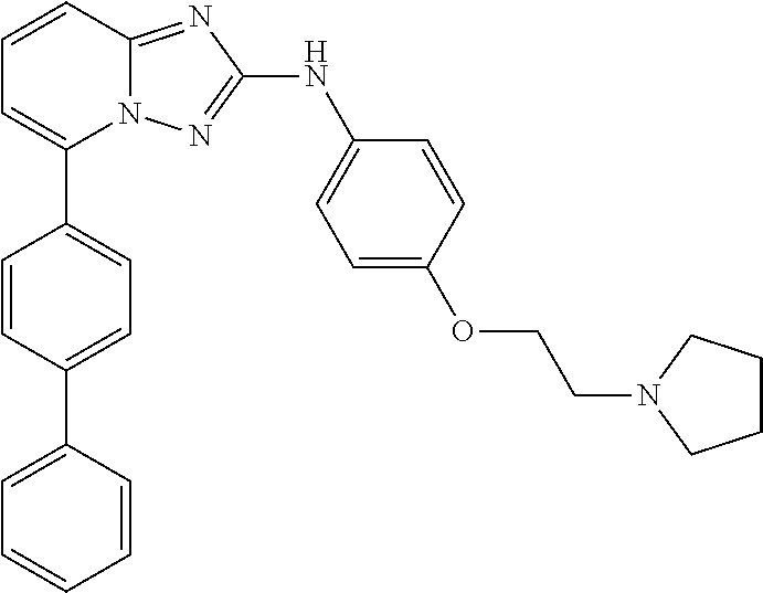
C1=CC2=NC(NC3=CC=C(OCCN4CCCC4)C=C3)=NN2C(C2=CC=C(C3=CC=CC=C3)C=C2)=C1
